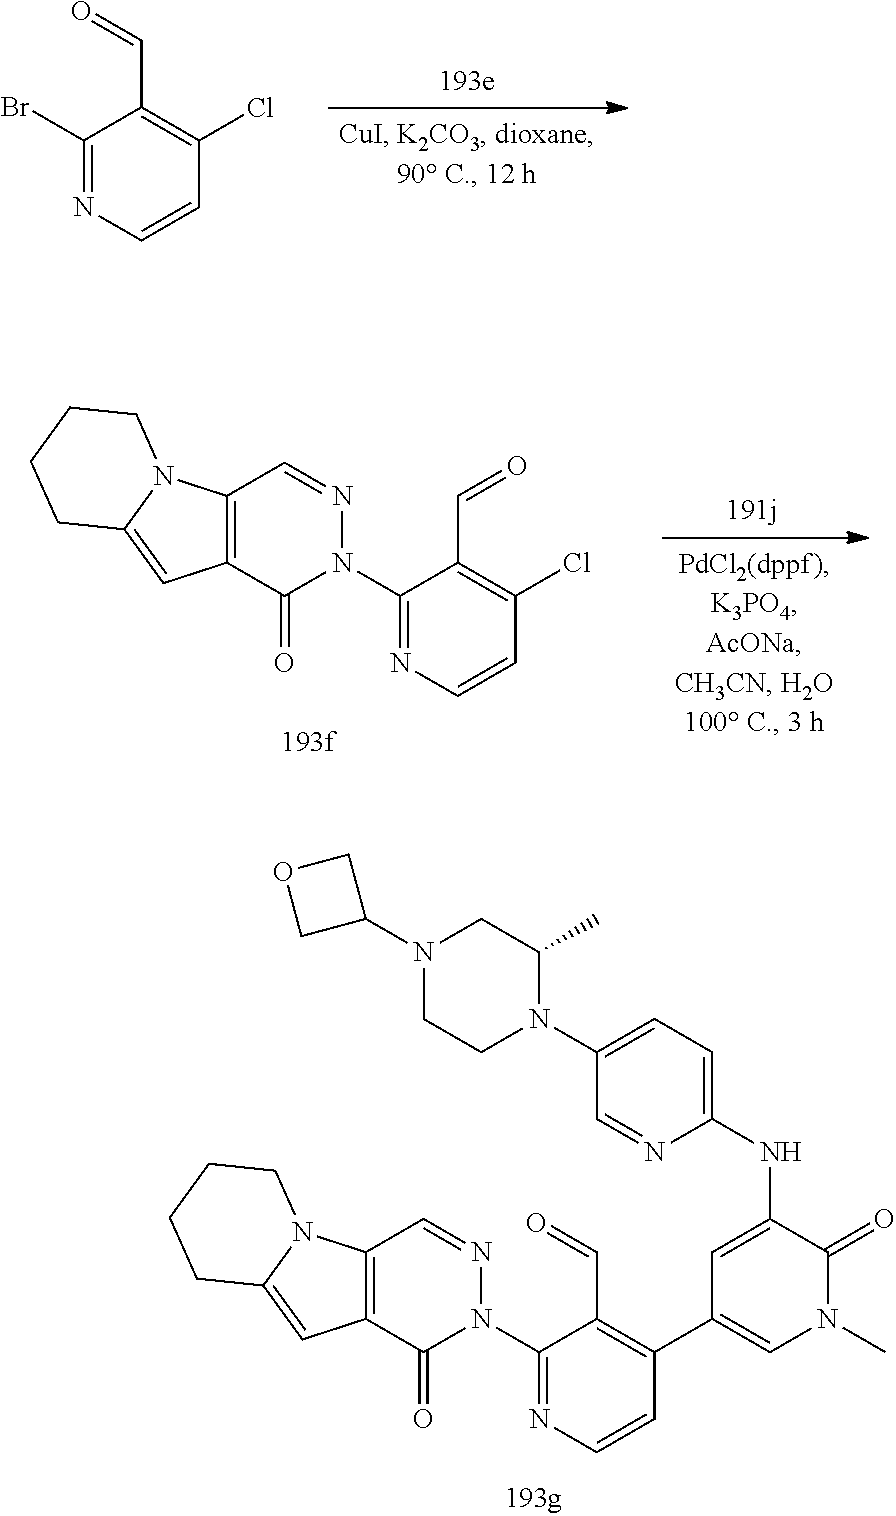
C1(Br)=NC=CC(Cl)=C1C=O.C1(N2N=CC3=C(C2=O)C=C2N3CCCC2)=NC=CC(Cl)=C1C=O.C1(N2N=CC3=C(C2=O)C=C2N3CCCC2)=NC=CC(C2=CN(C)C(=O)C(NC3=CC=C(N4C(C)CN(C5COC5)CC4)C=N3)=C2)=C1C=O
